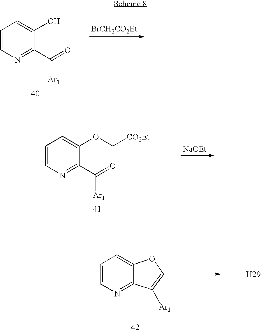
C1=CN=C(C(=O)[Ar1])C(O)=C1.[BrCH2CO2Et].C1=CN=C(C(=O)[Ar1])C(OC[CO2Et])=C1.[NaOEt].C1=CN=C2C(=C1)OC=C2[Ar1].[H29]
